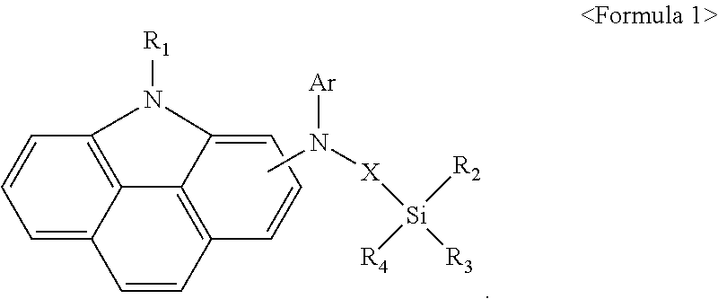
C1=C2C3=C(C=C1)N([R1])C1=CC=CC(=C31)C=C2.CN([X][Si]([R2])([R3])[R4])[Ar]
